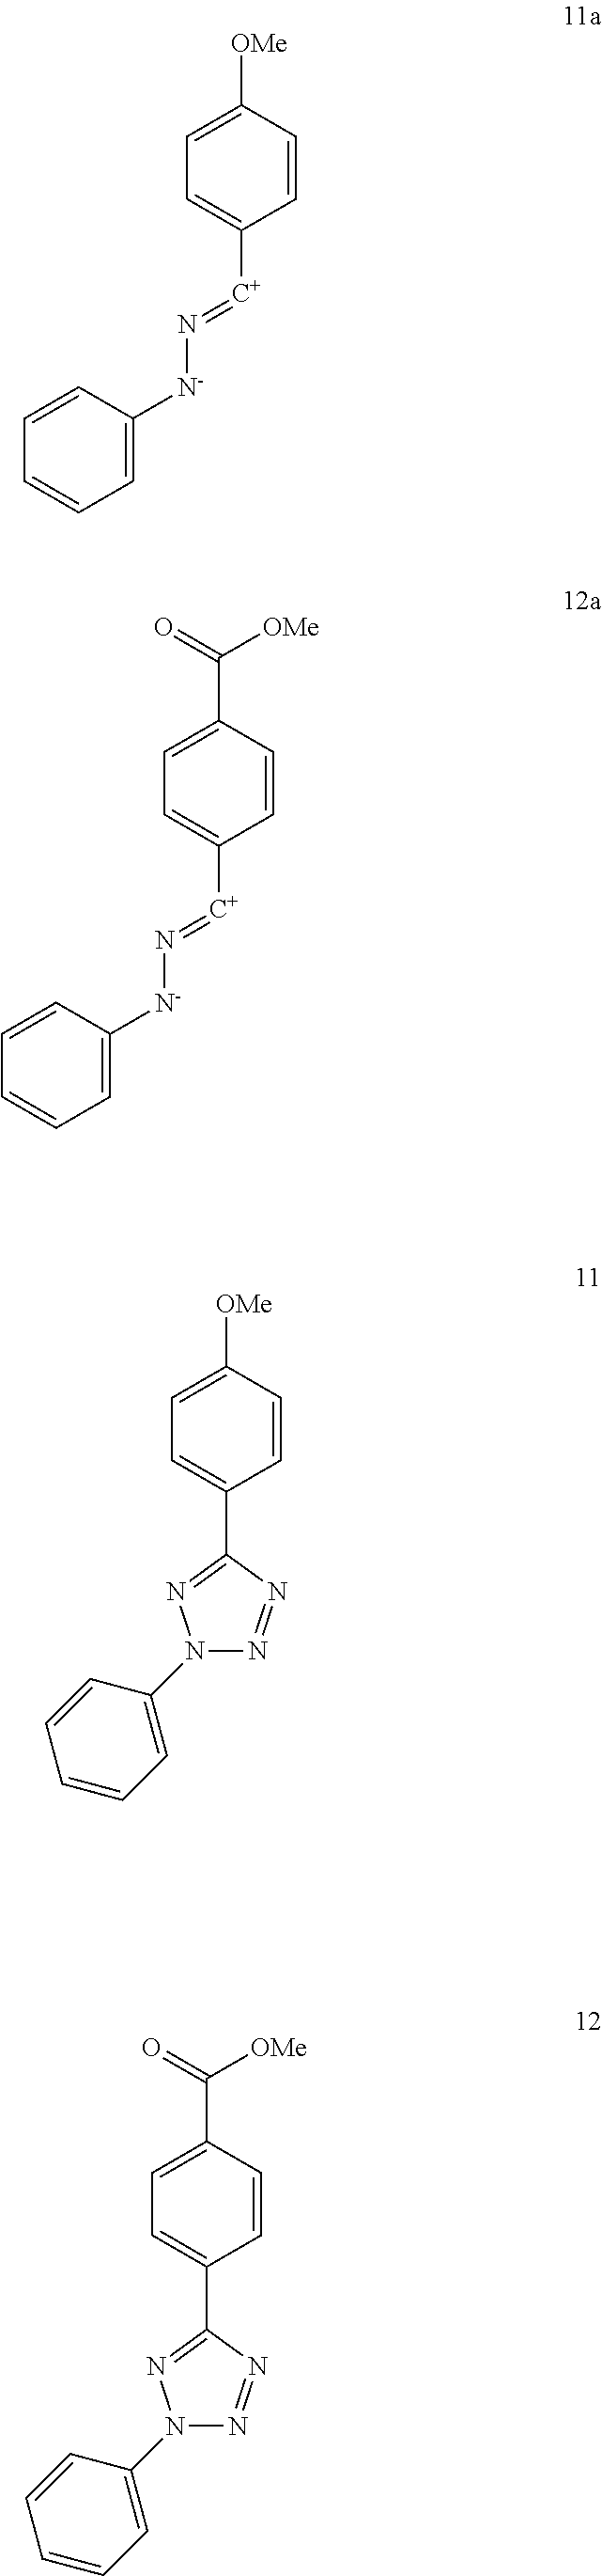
C1=C([N-]N=[C+]C2=CC=C([OMe])C=C2)C=CC=C1.C1=C([N-]N=[C+]C2=CC=C(C([OMe])=O)C=C2)C=CC=C1.C1(C2=NN(C3=CC=CC=C3)N=N2)=CC=C([OMe])C=C1.C1(C2=NN(C3=CC=CC=C3)N=N2)=CC=C(C([OMe])=O)C=C1
